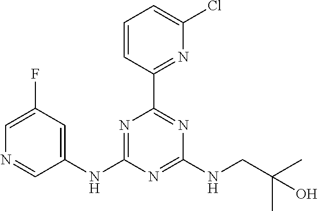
C1(NC2=CC(F)=CN=C2)=NC(C2=NC(Cl)=CC=C2)=NC(NCC(C)(O)C)=N1
